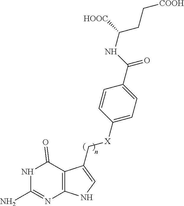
N1C(N)=NC2=C(C1=O)C(C[X]C1=CC=C(C(NC([HOOC])CC[COOH])=O)C=C1)=CN2
